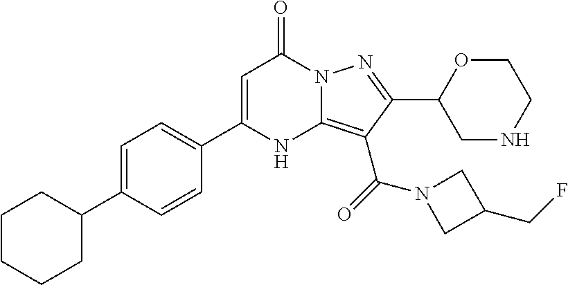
C1=C(C2=CC=C(C3CCCCC3)C=C2)NC2=C(C(N3CC(CF)C3)=O)C(C3CNCCO3)=NN2C1=O
